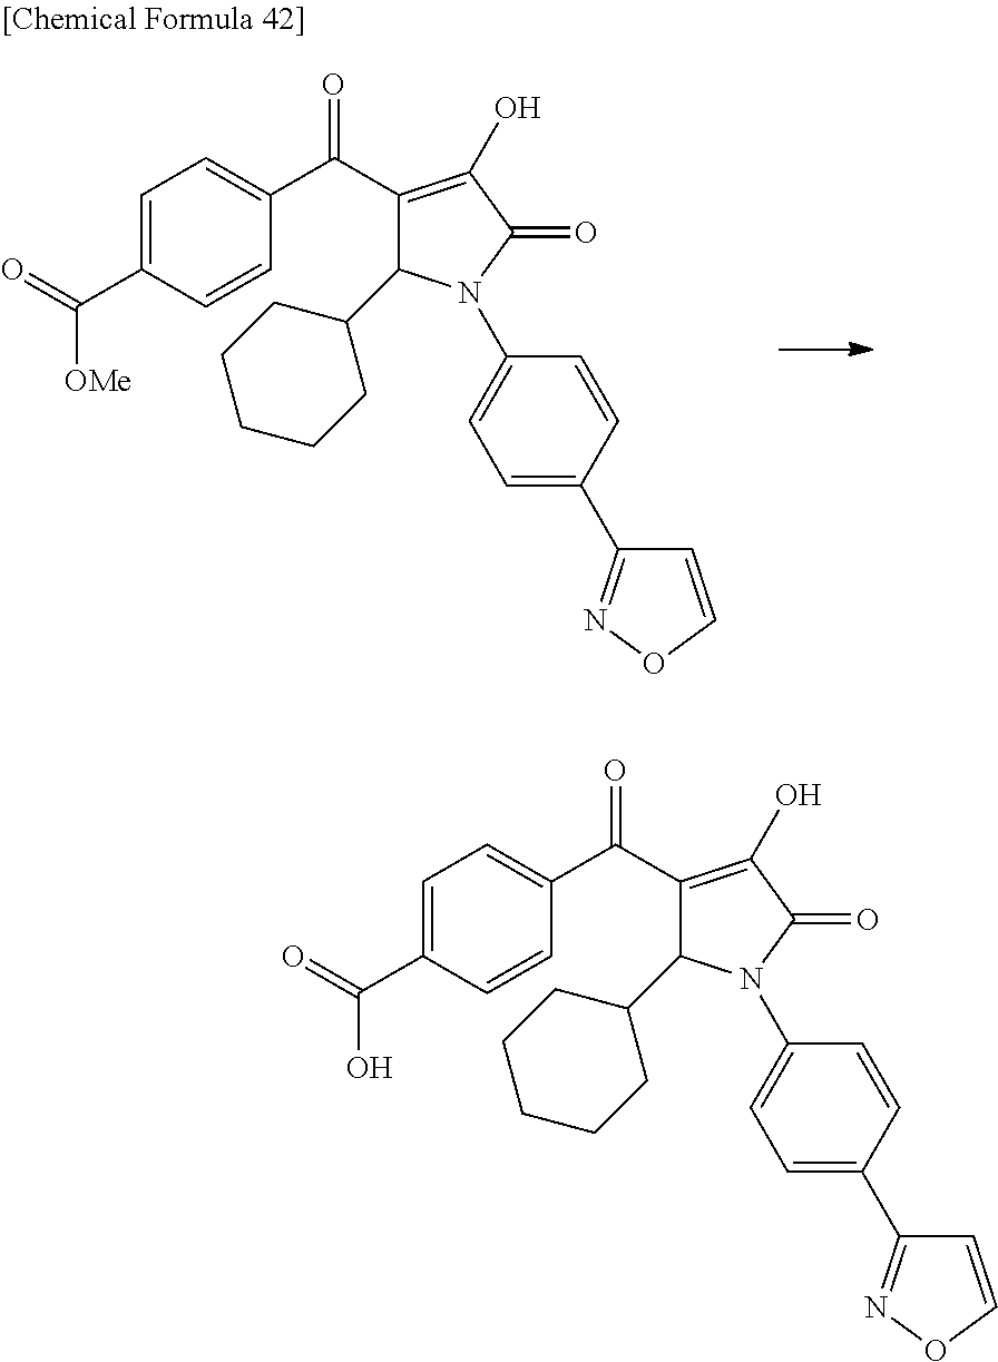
C1=C(C(=O)[OMe])C=CC(C(C2=C(O)C(=O)N(C3=CC=C(C4=NOC=C4)C=C3)C2C2CCCCC2)=O)=C1.C1=C(C(=O)O)C=CC(C(C2=C(O)C(=O)N(C3=CC=C(C4=NOC=C4)C=C3)C2C2CCCCC2)=O)=C1
